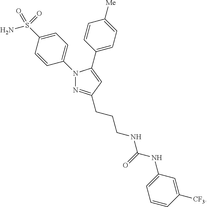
N1(C2=CC=C(S(N)(=O)=O)C=C2)N=C(CCCNC(NC2=CC=CC([CF3])=C2)=O)C=C1C1=CC=C([Me])C=C1
